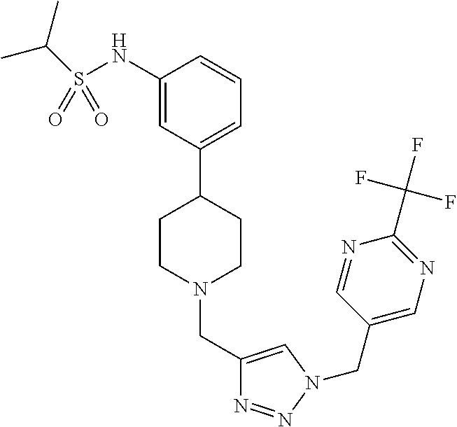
C1(NS(=O)(=O)C(C)C)=CC(C2CCN(CC3=CN(CC4=CN=C(C(F)(F)F)N=C4)N=N3)CC2)=CC=C1
